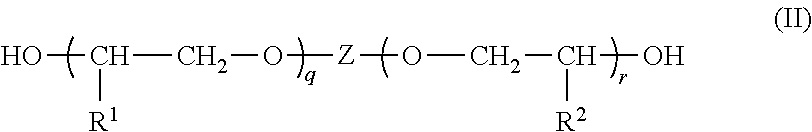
OC(CO[Z]OCC(O)[R2])[R1]
